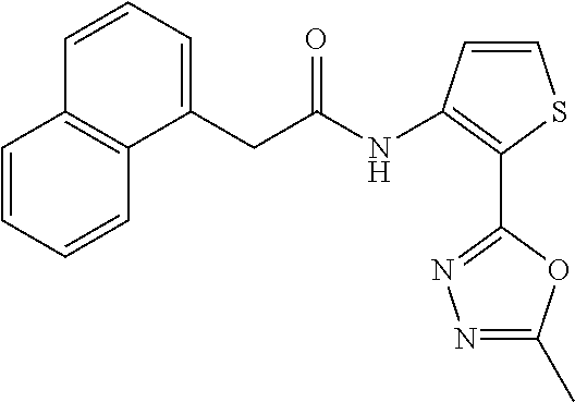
C(C(=O)NC1=C(C2=NN=C(C)O2)SC=C1)C1=CC=CC2=C1C=CC=C2
